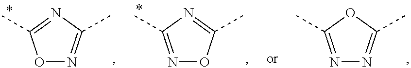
O1N=C(C)N=C1C.N1=C(C)N=C(C)O1.N1=C(C)OC(C)=N1
